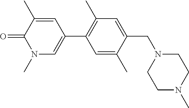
O=C1C(C)=CC(C2=C(C)C=C(CN3CCN(C)CC3)C(C)=C2)=CN1C
